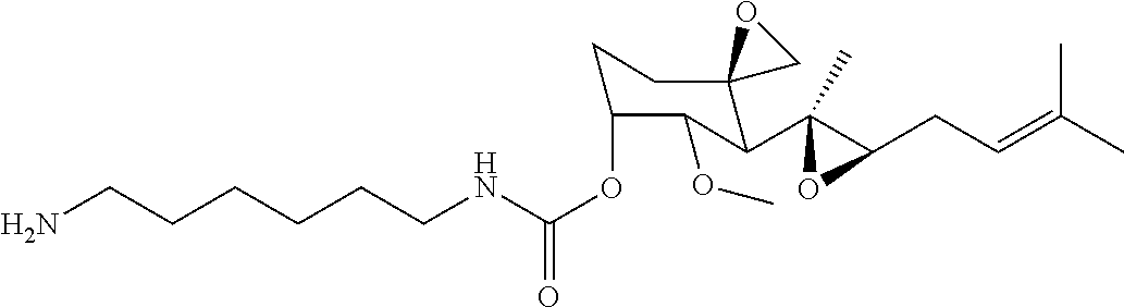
C(CCNC(OC1CCC2(C(C3(C)C(CC=C(C)C)O3)C1OC)CO2)=O)CCCN
